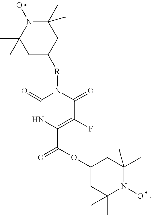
C1(=O)NC(C(OC2CC(C)(C)N(O)C(C)(C)C2)=O)=C(F)C(=O)N1[R]C1CC(C)(C)N(O)C(C)(C)C1
